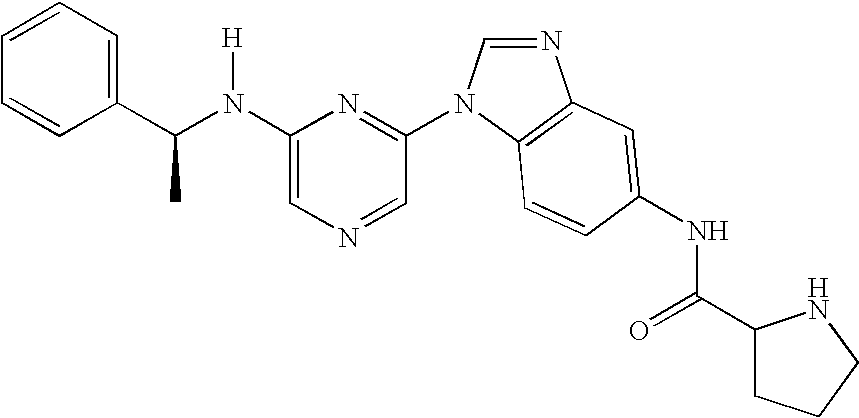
C1(N(C(C2=CC=CC=C2)C)[H])=CN=CC(N2C=NC3=C2C=CC(NC(C2CCCN2)=O)=C3)=N1
